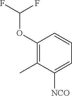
C1(OC(F)F)=C(C)C([NCO])=CC=C1
